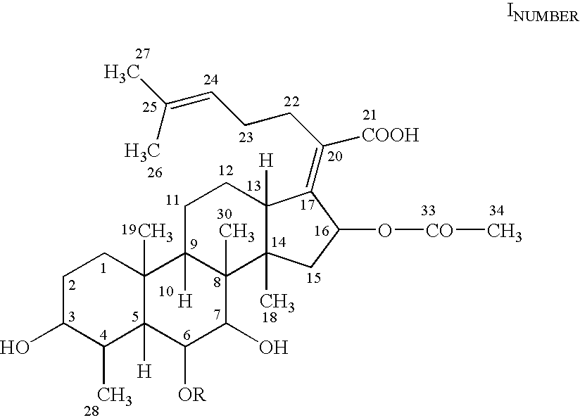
C1C(O)C(C)C2([H])C(C)(C1)C1([H])C(C)(C(O)C2[OR])C2(C)C([H])(CC1)C(=C(CCC=C(C)C)[COOH])C(O[CO]C)C2
